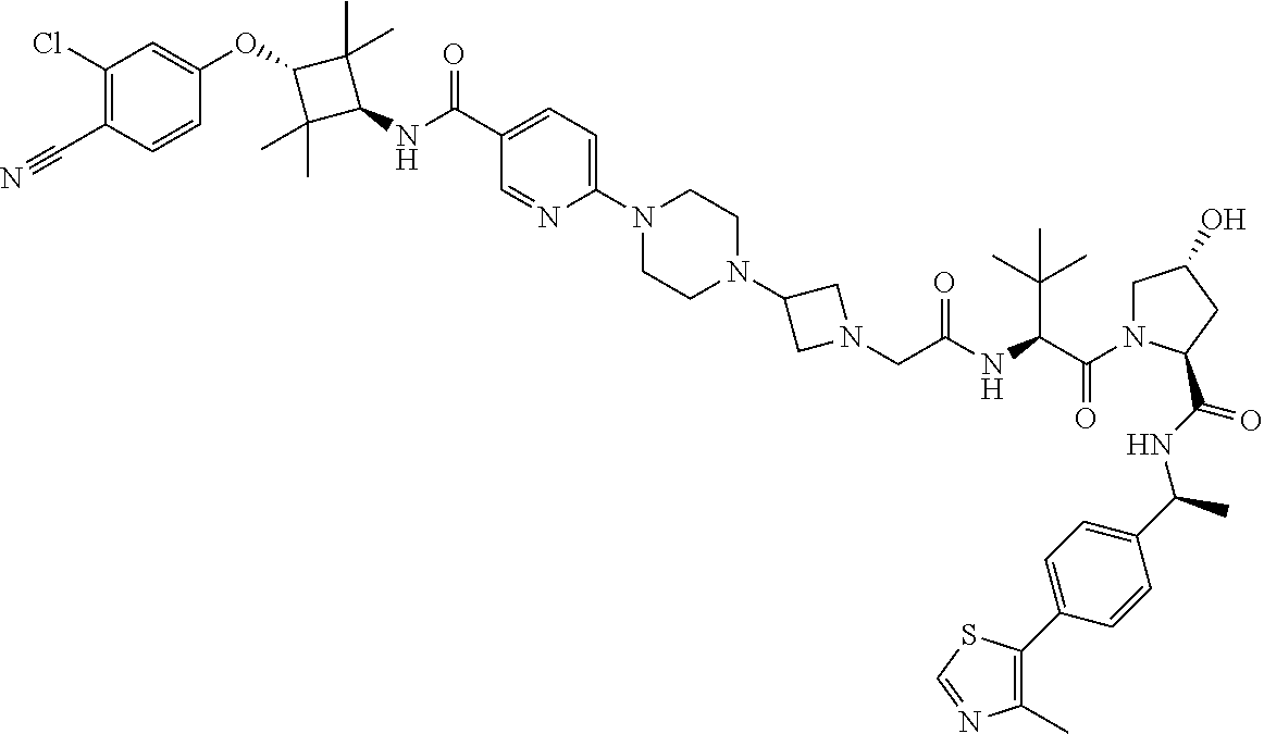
C1(Cl)=C(C#N)C=CC(OC2C(C)(C)C(NC(C3=CC=C(N4CCN(C5CN(CC(NC(C(=O)N6CC(O)CC6C(NC(C6=CC=C(C7=C(C)N=CS7)C=C6)C)=O)C(C)(C)C)=O)C5)CC4)N=C3)=O)C2(C)C)=C1
